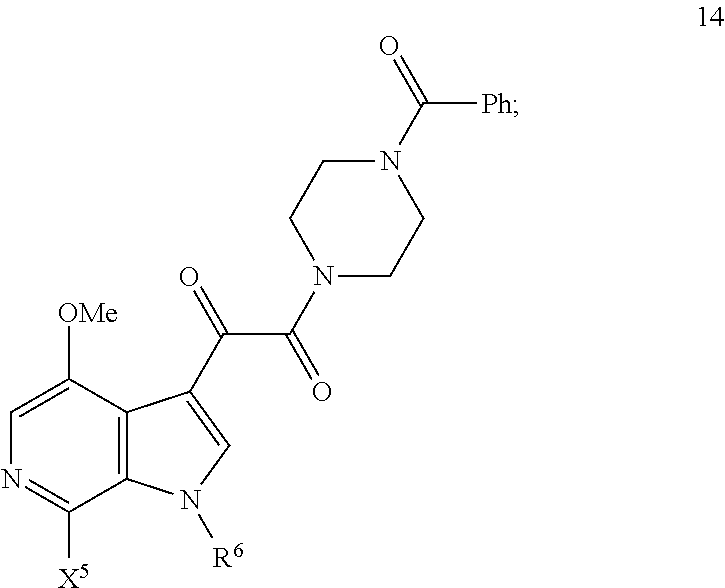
N1(C(C(=O)C2=CN([R6])C3=C2C([OMe])=CN=C3[X5])=O)CCN(C([Ph])=O)CC1
